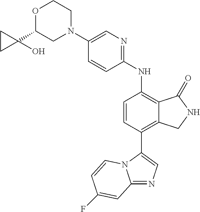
C12=NC=C(C3=C4C(=C(NC5=NC=C(N6CCOC(C7(O)CC7)C6)C=C5)C=C3)C(=O)NC4)N1C=CC(F)=C2
